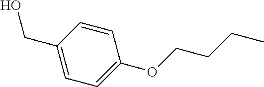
C1=CC(CO)=CC=C1OCCCC
